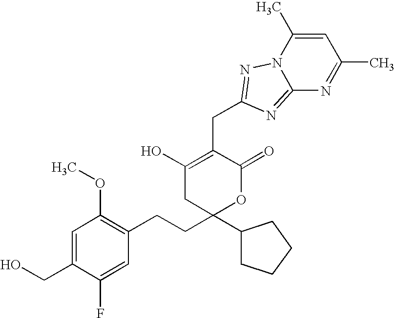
C1=C(CO)C(F)=CC(CCC2(C3CCCC3)OC(=O)C(CC3=NN4C(C)=CC(C)=NC4=N3)=C(O)C2)=C1OC
